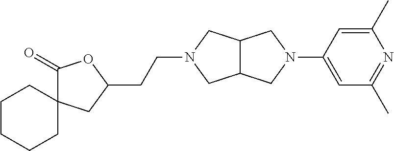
C12C(CN(C3=CC(C)=NC(C)=C3)C1)CN(CCC1OC(=O)C3(C1)CCCCC3)C2
